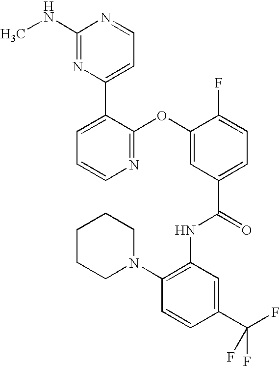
N1=C(OC2=CC(C(=O)NC3=C(N4CCCCC4)C=CC(C(F)(F)F)=C3)=CC=C2F)C(C2=CC=NC(NC)=N2)=CC=C1
